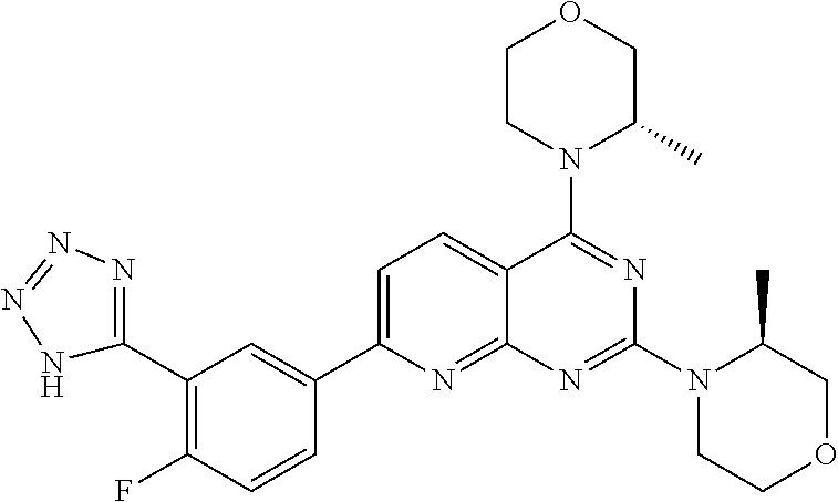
C1=C(C2=CC(C3=NN=NN3)=C(F)C=C2)N=C2C(=C1)C(N1C(C)COCC1)=NC(N1CCOCC1C)=N2
